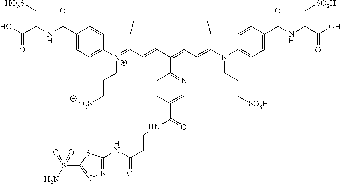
C1(C(=O)NC(C(O)=O)C[HO3S])=CC=C2C(=C1)C(C)(C)C(C=CC(=CC=C1N(CCC[SO3H])C3=CC=C(C(=O)NC(C(O)=O)C[SO3H])C=C3C1(C)C)C1=NC=C(C(=O)NCCC(NC3=NN=C(S(=O)(N)=O)S3)=O)C=C1)=[N+]2CCC[O3S]
